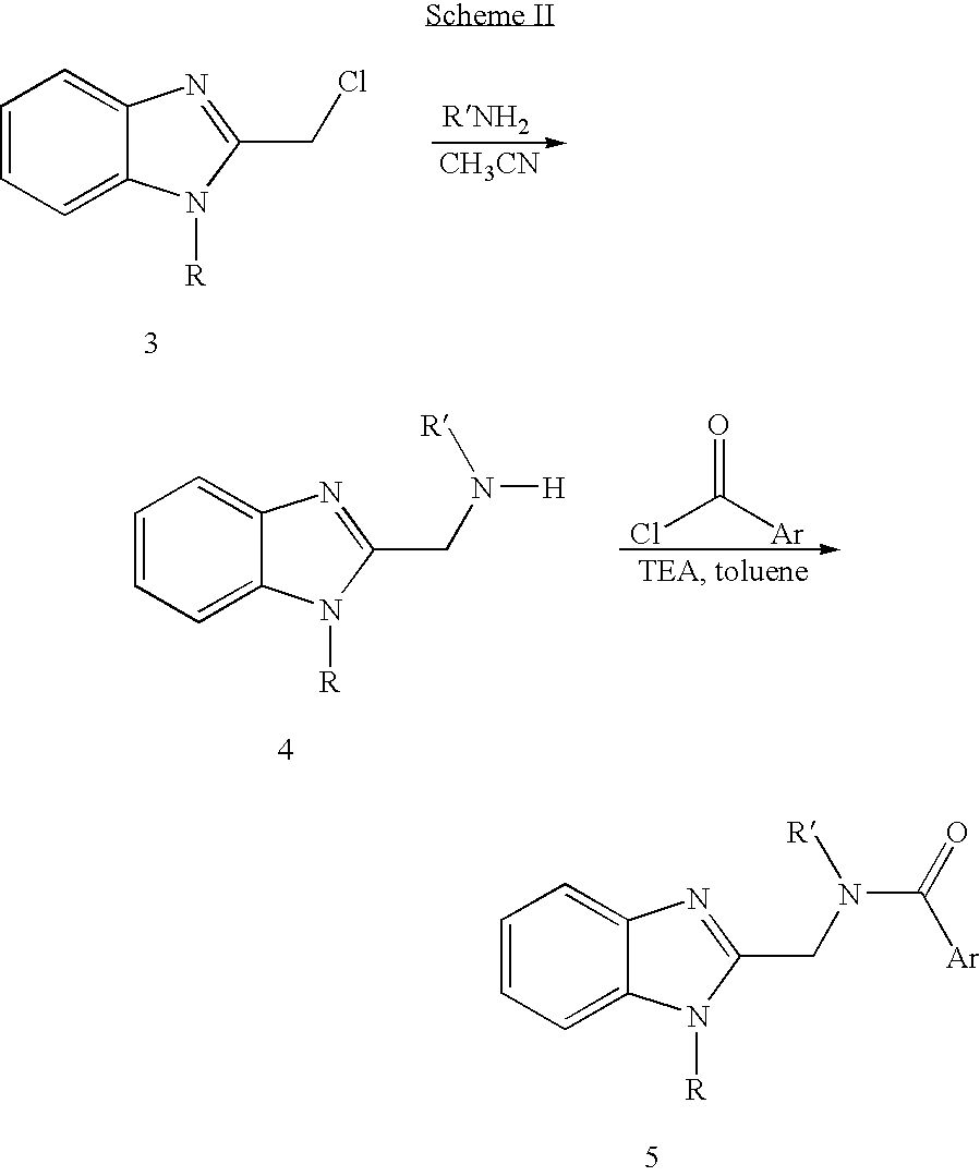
[CH3CN].C1=CC=C2C(=C1)N=C(CCl)N2[R].ClC([Ar])=O.C1=CC=C2C(=C1)N=C(CN([H])[R])N2[R].C1=CC=C2C(=C1)N=C(CN(C(=O)[Ar])[R])N2[R]
